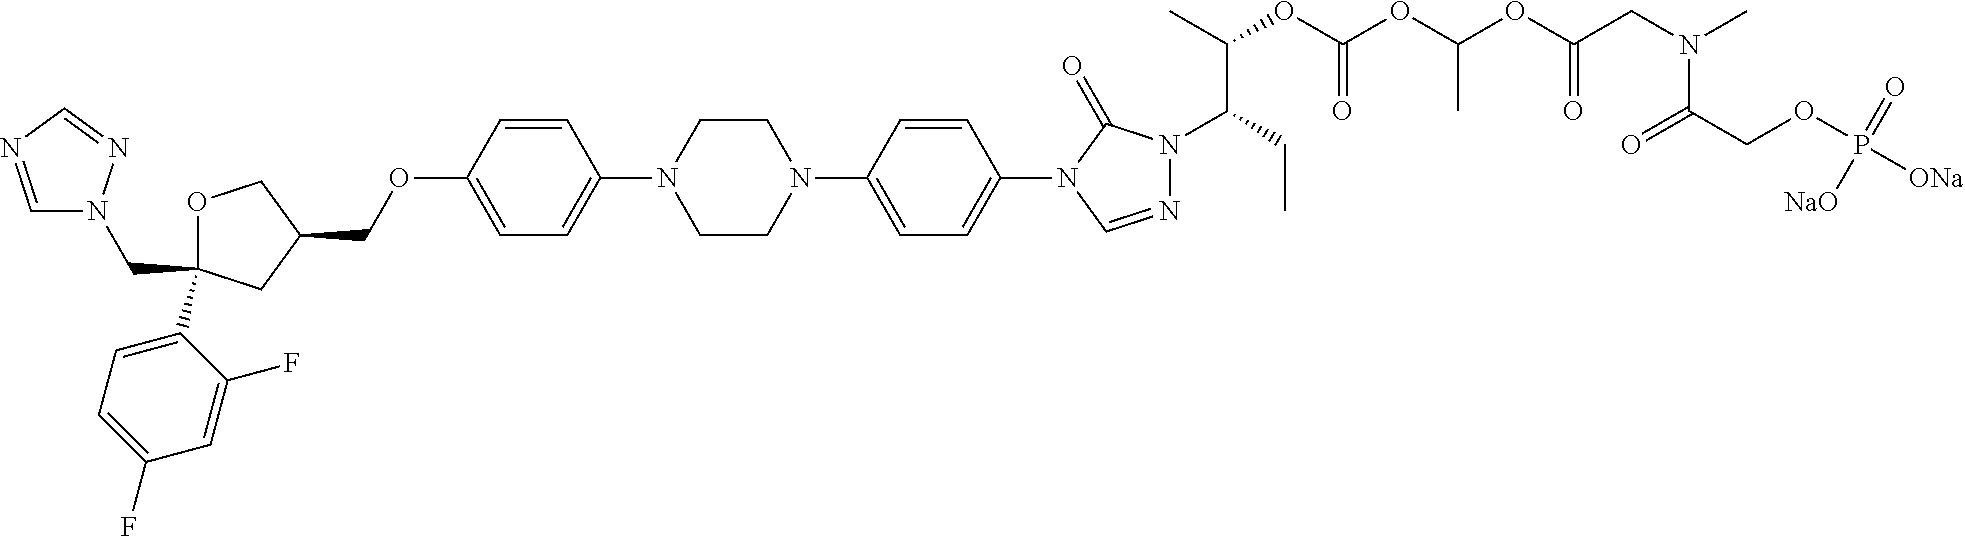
C(C1(C2=CC=C(F)C=C2F)OCC(COC2=CC=C(N3CCN(C4=CC=C(N5C=NN(C(CC)C(OC(OC(OC(CN(C)C(COP([ONa])(=O)[NaO])=O)=O)C)=O)C)C5=O)C=C4)CC3)C=C2)C1)N1C=NC=N1
